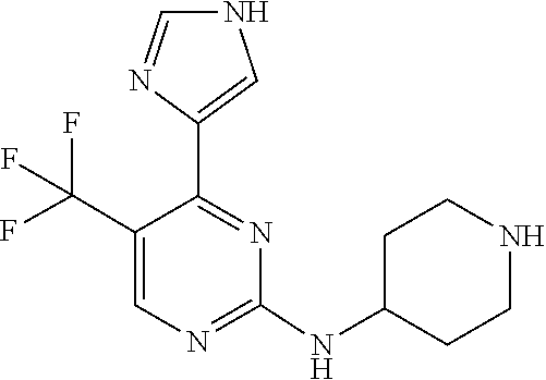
C1(NC2CCNCC2)=NC=C(C(F)(F)F)C(C2=CNC=N2)=N1
